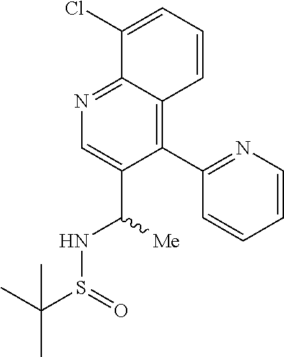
S(C(C)(C)C)(=O)NC(C1=CN=C2C(=C1C1=NC=CC=C1)C=CC=C2Cl)[Me]
